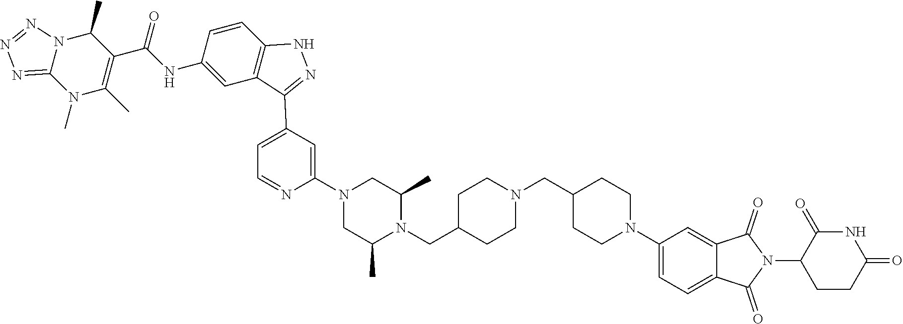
C12=NN=NN1C(C)C(C(NC1=CC3=C(C=C1)NN=C3C1=CC=NC(N3CC(C)N(CC4CCN(CC5CCN(C6=CC=C7C(=C6)C(=O)N(C6CCC(=O)NC6=O)C7=O)CC5)CC4)C(C)C3)=C1)=O)=C(C)N2C
